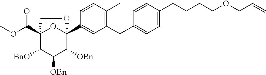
C(=C)COCCCCC1=CC=C(CC2=C(C)C=CC(C34OC(C(=O)OC)(C([BnO])C([OBn])C3[OBn])CO4)=C2)C=C1
